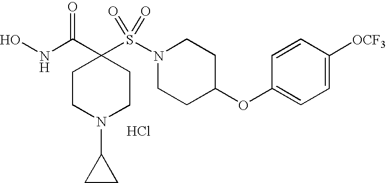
C1(OC2CCN(S(=O)(=O)C3(C(=O)NO)CCN(C4CC4)CC3)CC2)=CC=C([OCF3])C=C1.Cl
